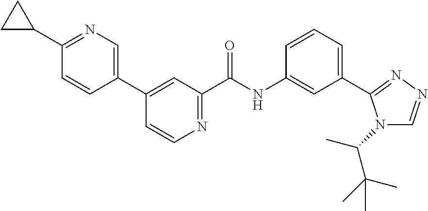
C1=CN=C(C(NC2=CC(C3=NN=CN3C(C)C(C)(C)C)=CC=C2)=O)C=C1C1=CN=C(C2CC2)C=C1
